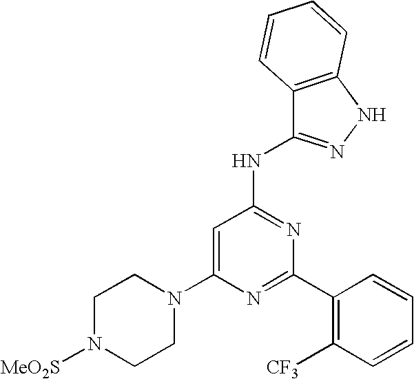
C1=C(N2CCN([MeO2S])CC2)N=C(C2=C([CF3])C=CC=C2)N=C1NC1=NNC2=C1C=CC=C2
